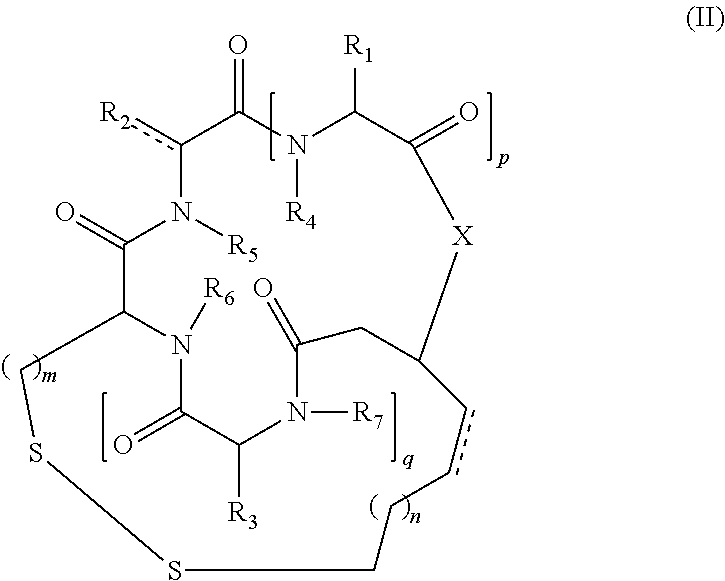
N1([R6])C(=O)C([R3])N([R7])C(=O)CC2[X]C(=O)C([R1])N([R4])C(=O)c([R2])N([R5])C(=O)C1CSSCCcc2
